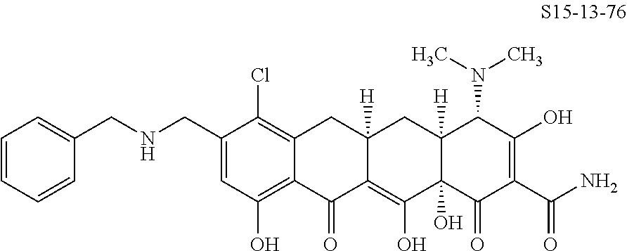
C(C1=CC(O)=C2C(=C1Cl)CC1([H])C(=C(O)C3(O)C([H])(C1)C(N(C)C)C(O)=C(C(N)=O)C3=O)C2=O)NCC1=CC=CC=C1
